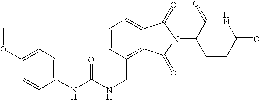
N(CC1=C2C(=CC=C1)C(=O)N(C1CCC(=O)NC1=O)C2=O)C(NC1=CC=C(OC)C=C1)=O
